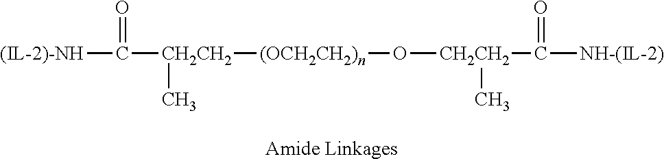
[(IL-2)-NH]C(=O)[CH2CH2](C)[(OCH2CH2)n]O[CH2CH2](C)C([NH-(IL-2)])=O
